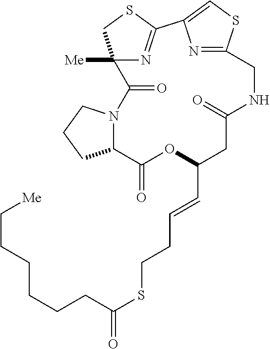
O=C1NCC2=NC(=CS2)C2=NC([Me])(CS2)C(=O)N2C(C(=O)OC(C=CCCSC(=O)CCCCCC[Me])C1)CCC2
